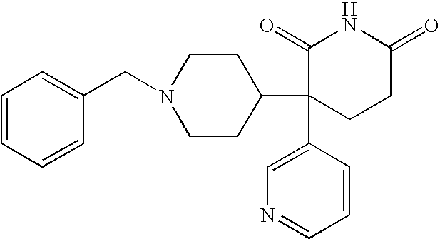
C1=CC=CC(CN2CCC(C3(C4=CN=CC=C4)CCC(=O)NC3=O)CC2)=C1
